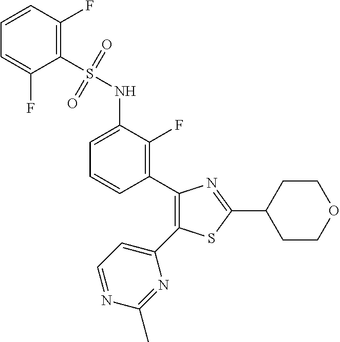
C1(S(NC2=CC=CC(C3=C(C4=CC=NC(C)=N4)SC(C4CCOCC4)=N3)=C2F)(=O)=O)=C(F)C=CC=C1F
